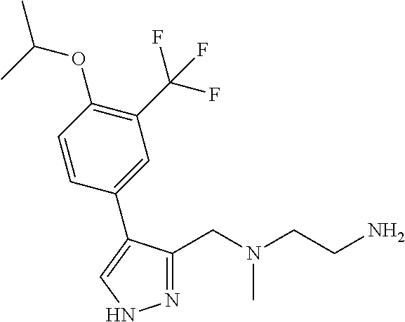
C1(CN(CCN)C)=NNC=C1C1=CC(C(F)(F)F)=C(OC(C)C)C=C1
